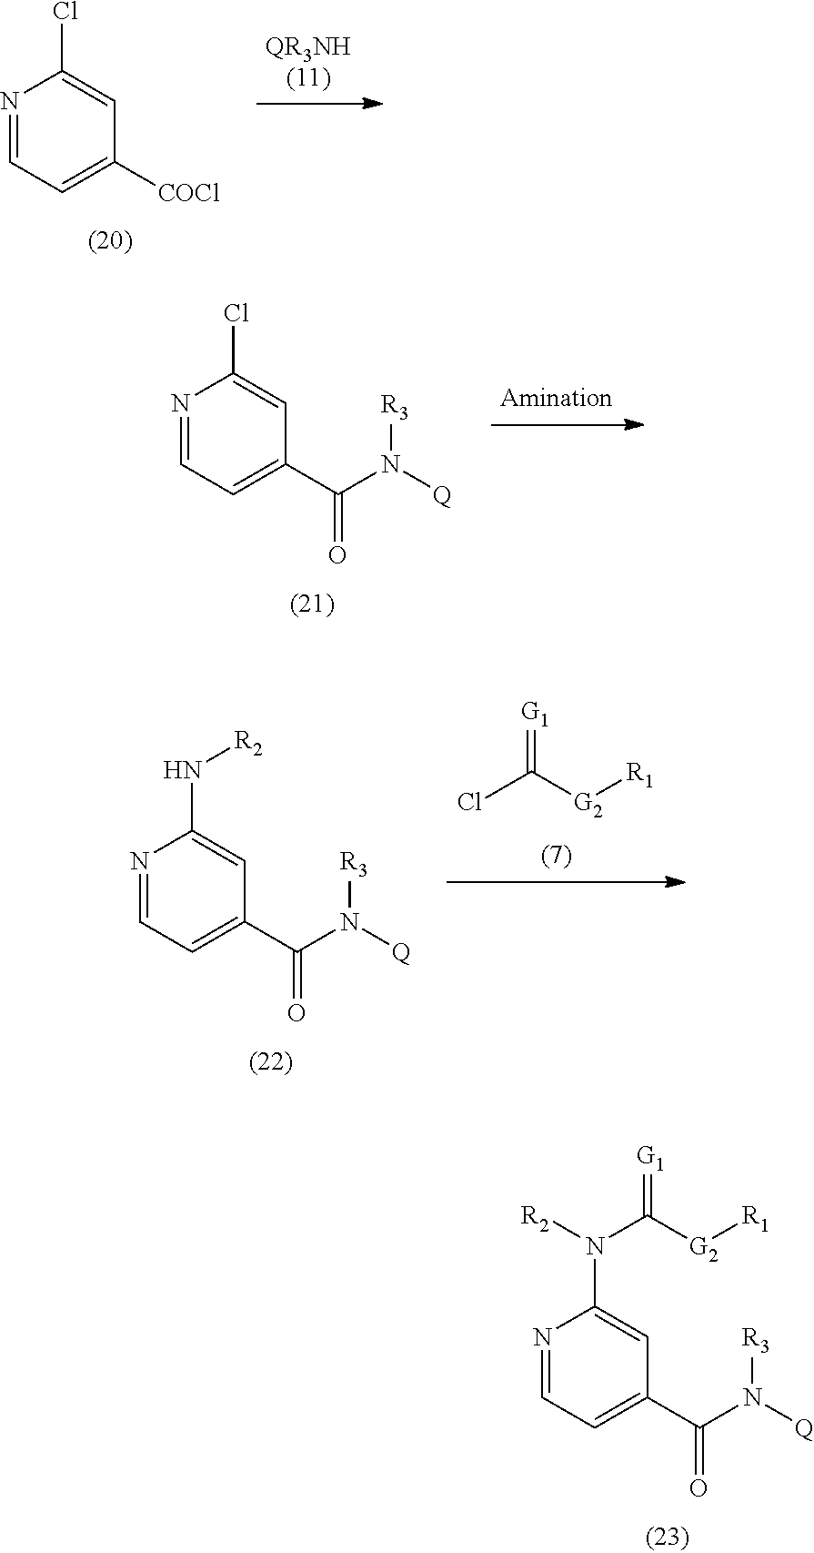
[QR3NH(11)].C1=C([COCl])C=C(Cl)N=C1.C1=C(C(N([Q])[R3])=O)C=C(Cl)N=C1.[G1]=C([G2][R1])Cl.C1=C(C(N([Q])[R3])=O)C=C(N[R2])N=C1.C1=C(C(N([Q])[R3])=O)C=C(N(C(=[G1])[G2][R1])[R2])N=C1
